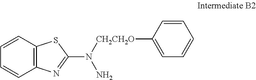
C12=C(C=CC=C1)SC(N([CH2CH2O]C1=CC=CC=C1)N)=N2
